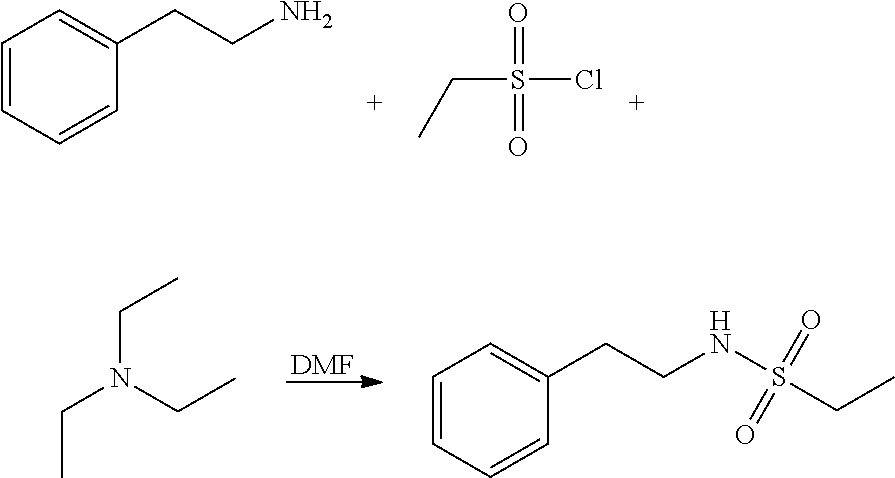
C1=CC=CC(CCN)=C1.C(S(Cl)(=O)=O)C.[DMF].C(N(CC)CC)C.C1=CC=CC(CCNS(CC)(=O)=O)=C1
